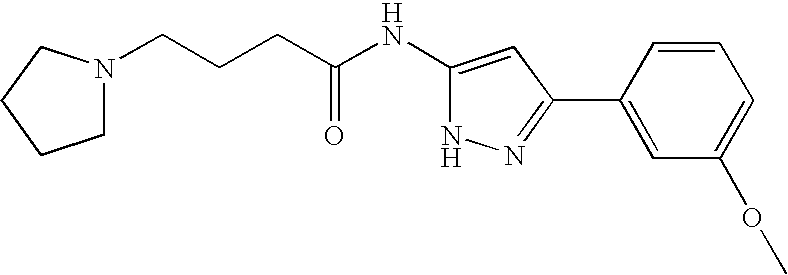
C1(C2=NNC(NC(CCCN3CCCC3)=O)=C2)=CC(OC)=CC=C1
